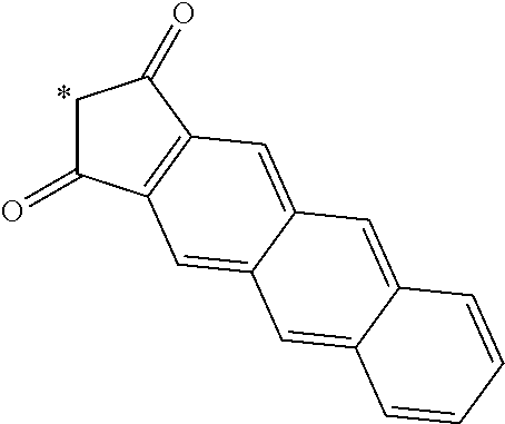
C1C(=O)C2=C(C1=O)C=C1C(=C2)C=C2C(=C1)C=CC=C2
